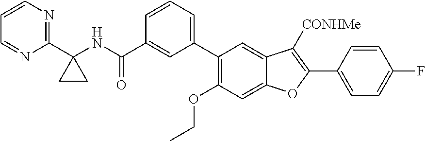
C1=CN=C(C2(NC(C3=CC(C4=C(OCC)C=C5C(=C4)C([CONHMe])=C(C4=CC=C(F)C=C4)O5)=CC=C3)=O)CC2)N=C1
